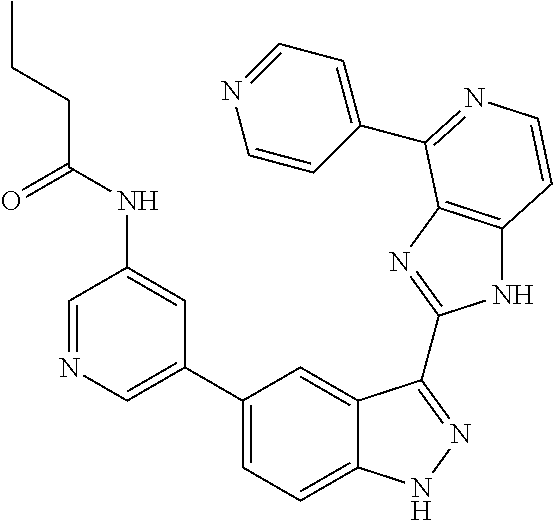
C1(C2=CN=CC(NC(CCC)=O)=C2)=CC=C2C(=C1)C(C1=NC3=C(N1)C=CN=C3C1=CC=NC=C1)=NN2
